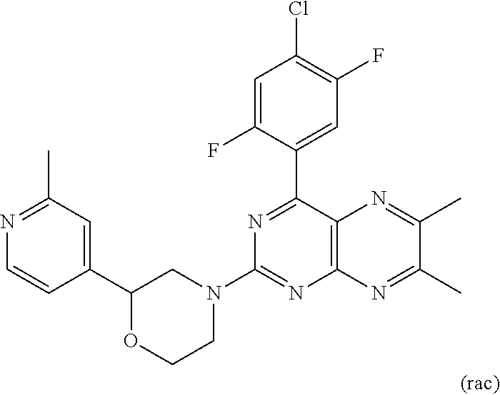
C1(C2=CC(C)=NC=C2)OCCN(C2=NC3=C(C(C4=CC(F)=C(Cl)C=C4F)=N2)N=C(C)C(C)=N3)C1
